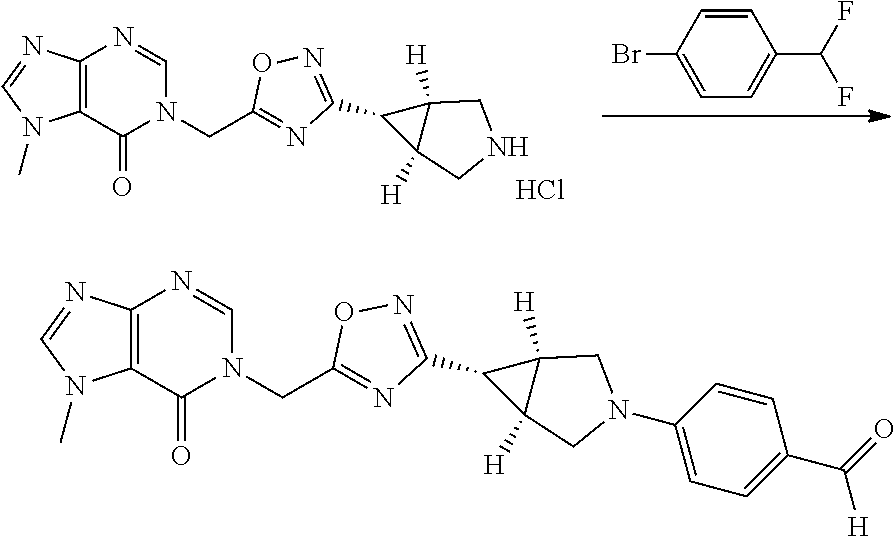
Cl.C(C1=NC(C2C3([H])C2([H])CNC3)=NO1)N1C(=O)C2=C(N=C1)N=CN2C.C1=CC(Br)=CC=C1C(F)F.C(C1=NC(C2C3([H])C2([H])CN(C2=CC=C(C([H])=O)C=C2)C3)=NO1)N1C(=O)C2=C(N=C1)N=CN2C
